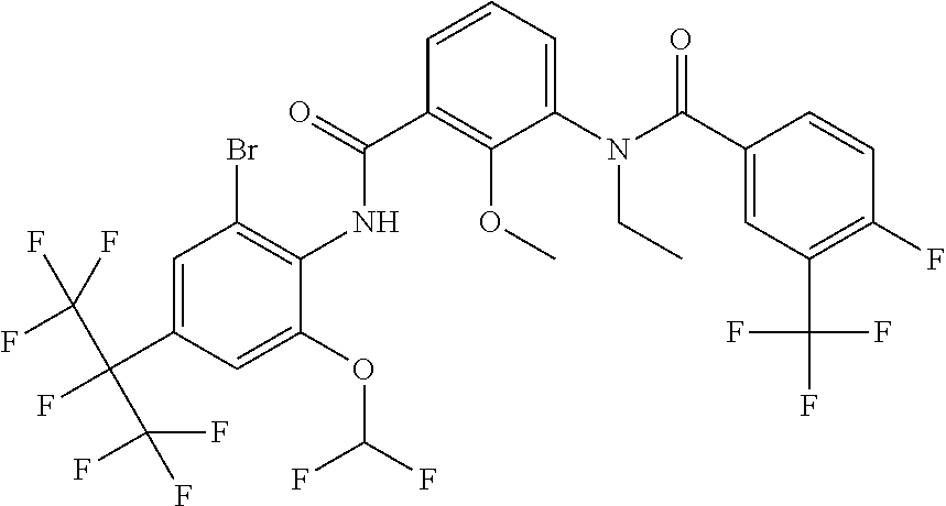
C1=CC=C(N(C(C2=CC(C(F)(F)F)=C(F)C=C2)=O)CC)C(OC)=C1C(=O)NC1=C(Br)C=C(C(C(F)(F)F)(C(F)(F)F)F)C=C1OC(F)F
